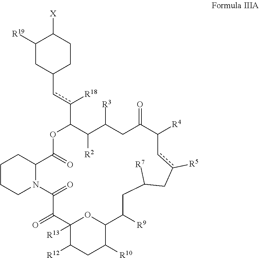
C1([R4])C(=O)CC([R3])C([R2])C(c([R18])cC2CCC([X])C([R19])C2)OC(=O)C2CCCCN2C(=O)C(=O)C2([R13])C([R12])CC([R10])C(O2)C([R9])CC([R7])Cc([R5])c1
